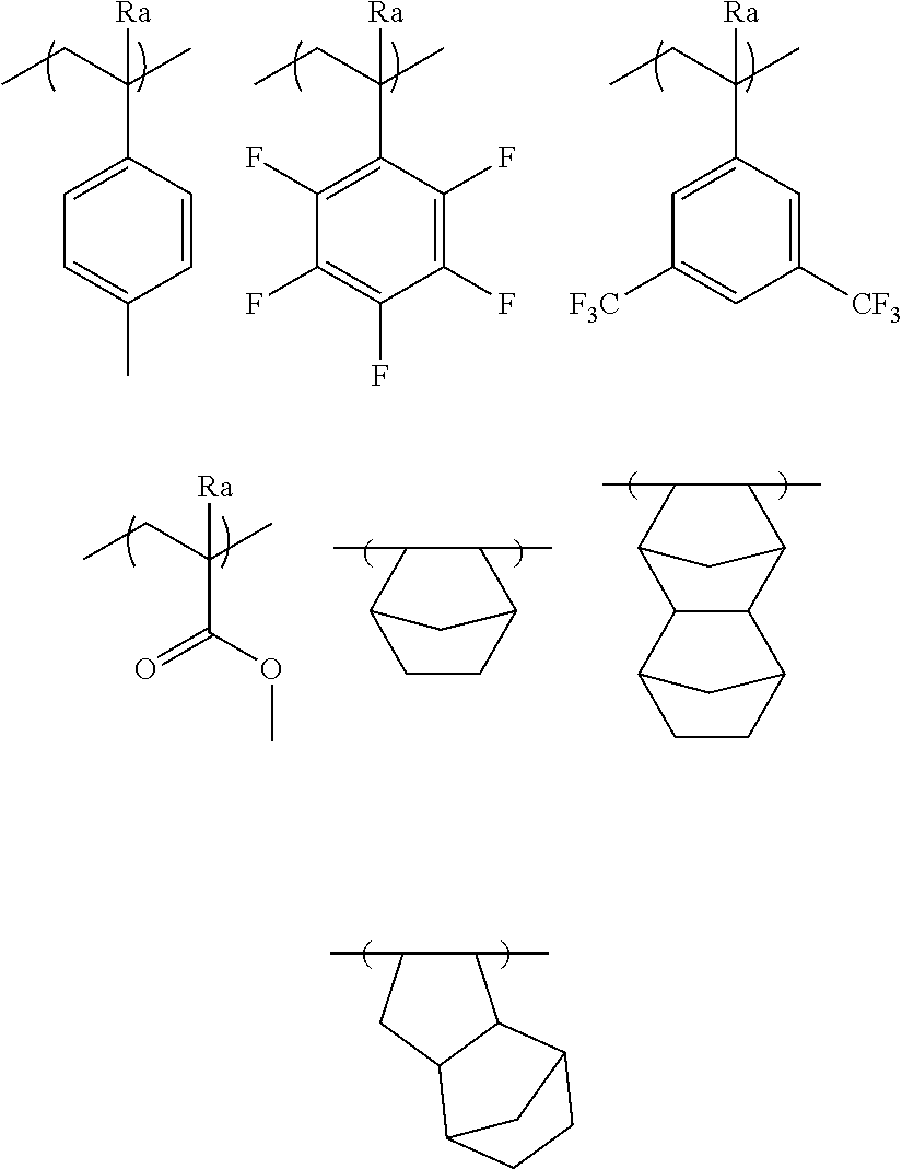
[Ra]C(C1=CC=C(C)C=C1)(CC)C.[Ra]C(C1=C(F)C(F)=C(F)C(F)=C1F)(CC)C.[Ra]C(C1=CC([F3C])=CC([CF3])=C1)(CC)C.[Ra]C(CC)(C)C(OC)=O.CC1C(C)C2CC1C1C2C2CCC1C2.CC1C(C)C2CCC1C2.C1(C)C(C)CC2C1C1CCC2C1
